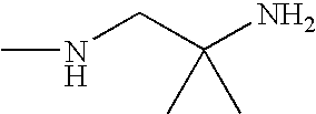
CNCC(N)(C)C
